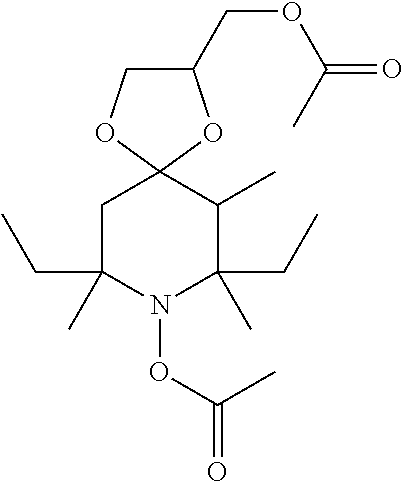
C12(CC(CC)(C)N(OC(C)=O)C(CC)(C)C1C)OC(COC(C)=O)CO2
